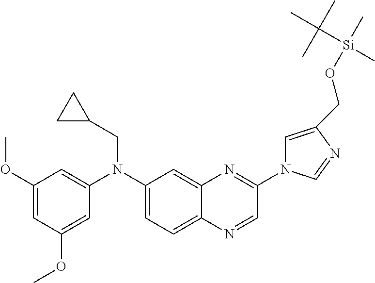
C1(OC)=CC(OC)=CC(N(C2=CC=C3C(=C2)N=C(N2C=C(CO[Si](C)(C(C)(C)C)C)N=C2)C=N3)CC2CC2)=C1
